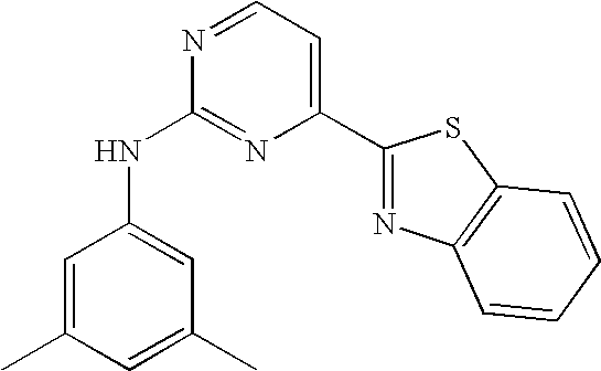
C1=C(C)C=C(C)C=C1NC1=NC(C2=NC3=C(S2)C=CC=C3)=CC=N1
